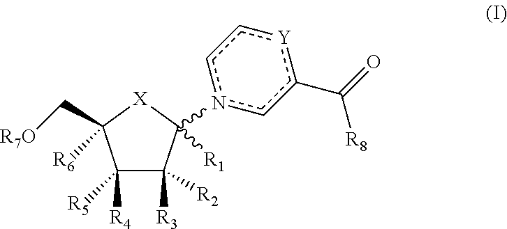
C1([R4])([R5])C([R3])([R2])C([R1])(n2cc(C(=O)[R8])[Y]cc2)[X]C1(C[R7O])[R6]
